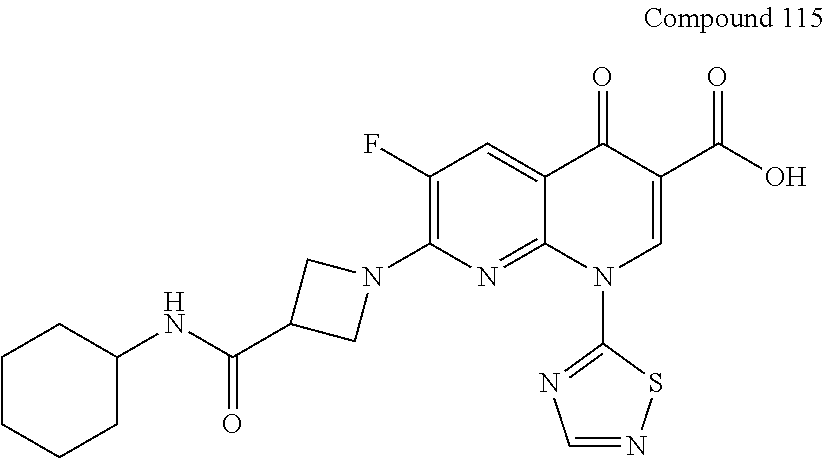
C1(F)=C(N2CC(C(NC3CCCCC3)=O)C2)N=C2C(=C1)C(=O)C(C(O)=O)=CN2C1=NC=NS1
